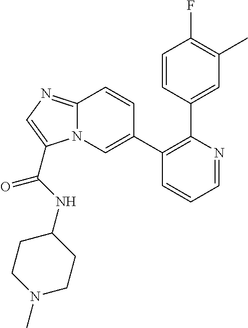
C1(C2=CN3C(=NC=C3C(NC3CCN(C)CC3)=O)C=C2)=C(C2=CC(C)=C(F)C=C2)N=CC=C1
